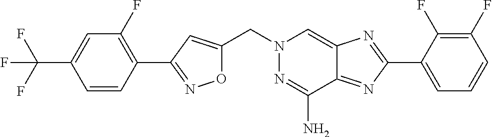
O1C(CN2N=C(N)C3=NC(C4=CC=CC(F)=C4F)=NC3=C2)=CC(C2=C(F)C=C(C(F)(F)F)C=C2)=N1
